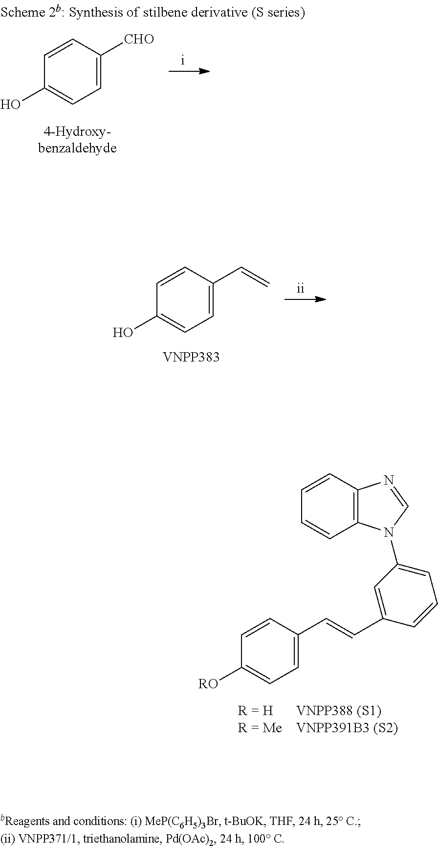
C1=CC(C=C)=CC=C1O.[VNPP383].C1=CC(C=CC2=CC(N3C4=C(C=CC=C4)N=C3)=CC=C2)=CC=C1[RO].C1=CC([CHO])=CC=C1O
